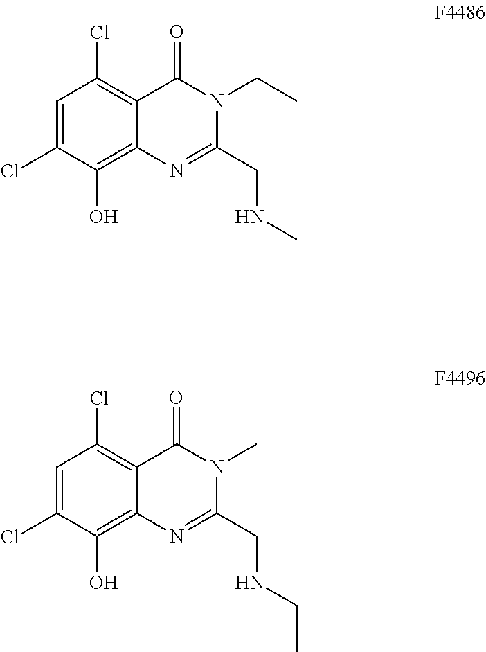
C1=C(Cl)C(O)=C2C(=C1Cl)C(=O)N(CC)C(CNC)=N2.C1=C(Cl)C(O)=C2C(=C1Cl)C(=O)N(C)C(CNCC)=N2
